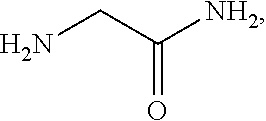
NCC([NH2])=O
